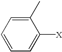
C1(C)=CC=CC=C1[X]
